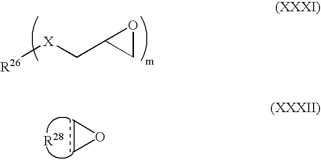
c1cO1.[R26][X]CC1CO1
